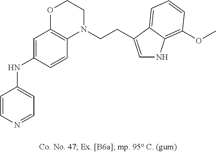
C1=CN=CC=C1NC1=CC2=C(C=C1)N(CCC1=CNC3=C(OC)C=CC=C31)CCO2
